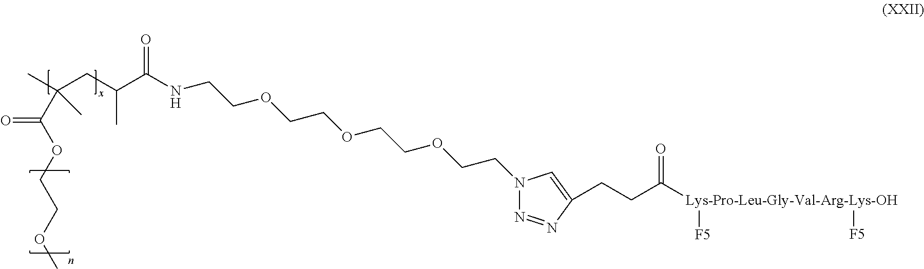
CC(CC(C(NCCOCCOCCOCCN1N=NC(CCC([Lys-Pro-Leu-Gly-Val-Arg-Lys-OH]([F5])[F5])=O)=C1)=O)C)(C(OCCOC)=O)C
